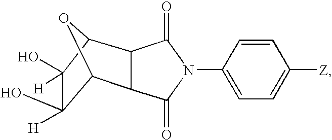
C12OC(C3C1C(=O)N(C1=CC=C([Z])C=C1)C3=O)C(O)([H])C2(O)[H]
